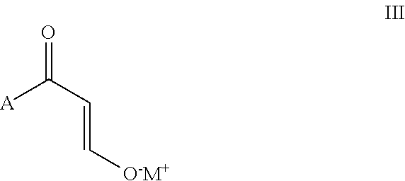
[A]C(C=C[O-M+])=O
